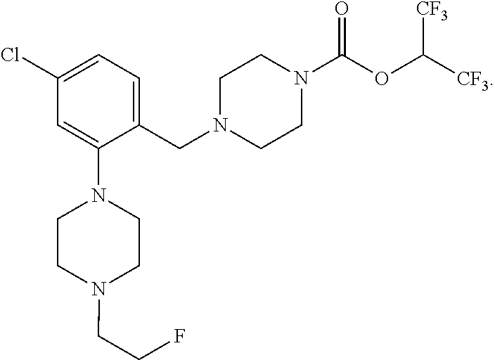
C1=C(Cl)C=C(N2CCN(CCF)CC2)C(CN2CCN(C(OC([CF3])[CF3])=O)CC2)=C1
